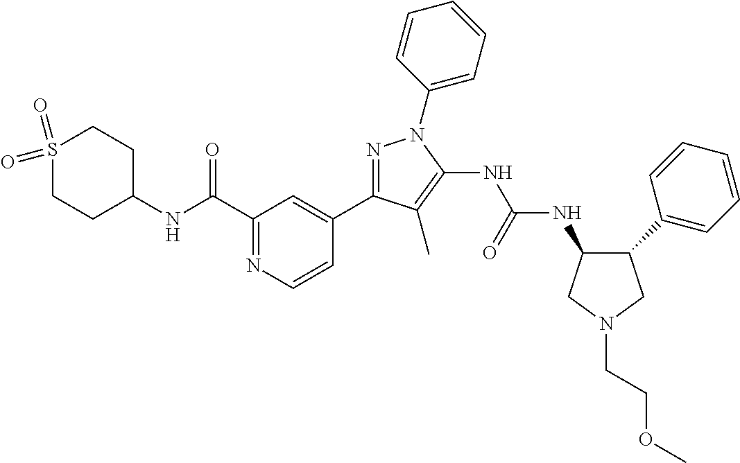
N1=C(C2=CC(C(NC3CCS(=O)(=O)CC3)=O)=NC=C2)C(C)=C(NC(NC2C(C3=CC=CC=C3)CN(CCOC)C2)=O)N1C1=CC=CC=C1
